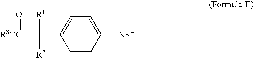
C1=CC([NR4])=CC=C1C([R1])([R2])[R3OC]=O
